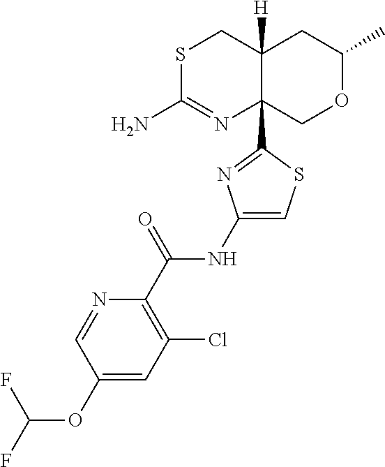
S1C(N)=NC2(C3=NC(NC(C4=C(Cl)C=C(OC(F)F)C=N4)=O)=CS3)C([H])(C1)CC(C)OC2
